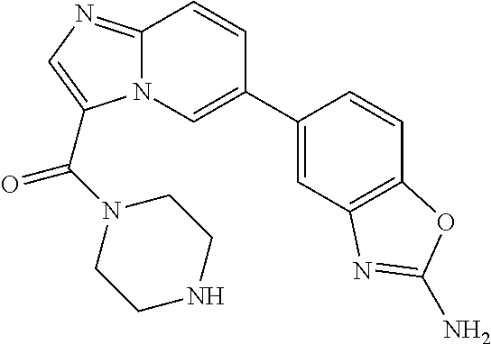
C12=NC=C(C(N3CCNCC3)=O)N1C=C(C1=CC3=C(C=C1)OC(N)=N3)C=C2
